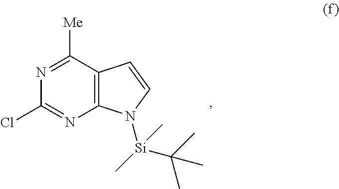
C1(Cl)=NC2=C(C([Me])=N1)C=CN2[Si](C)(C)C(C)(C)C
